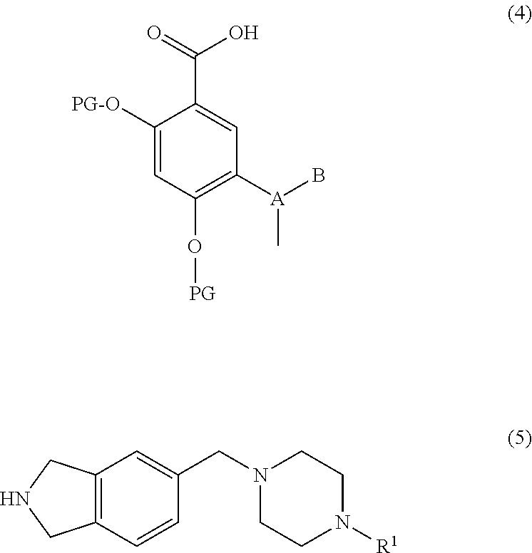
OC(=O)C1=CC([A](B)C)=C(O[PG])C=C1[PG-O].C12=C(C=CC(CN3CCN([R1])CC3)=C1)CNC2
